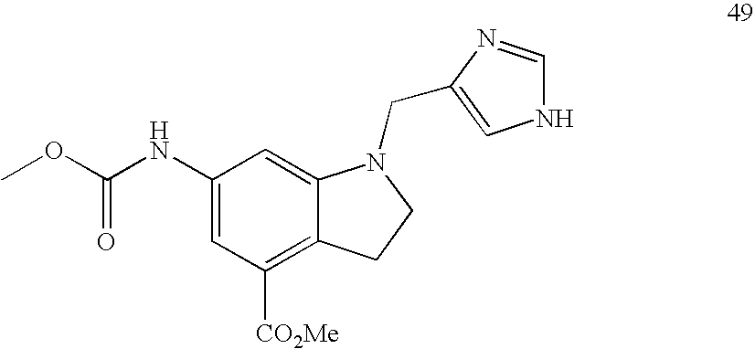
C1(NC(OC)=O)=CC([CO2Me])=C2C(=C1)N(CC1=CNC=N1)CC2
